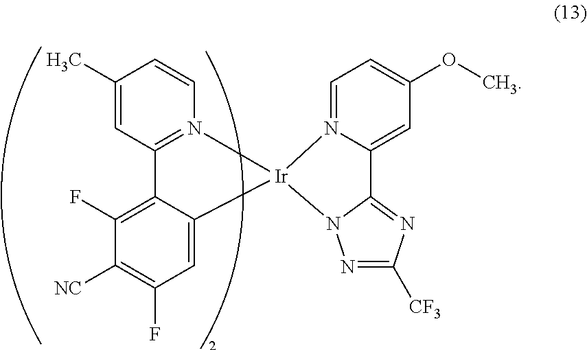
C1(C)=CC2=N(C=C1)[Ir]1(C3=CC(F)=C([NC])C(F)=C23)N2=CC=C(OC)C=C2C2=NC([CF3])=NN12
